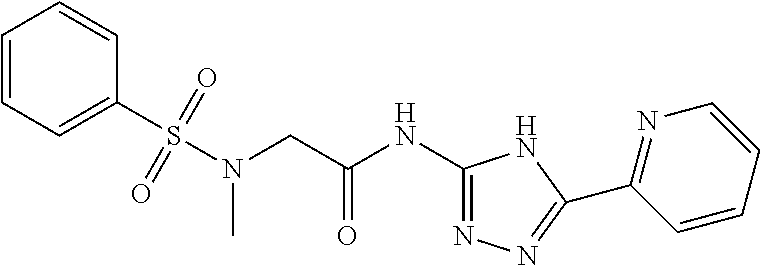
C(C(NC1=NN=C(C2=NC=CC=C2)N1)=O)N(S(C1=CC=CC=C1)(=O)=O)C
